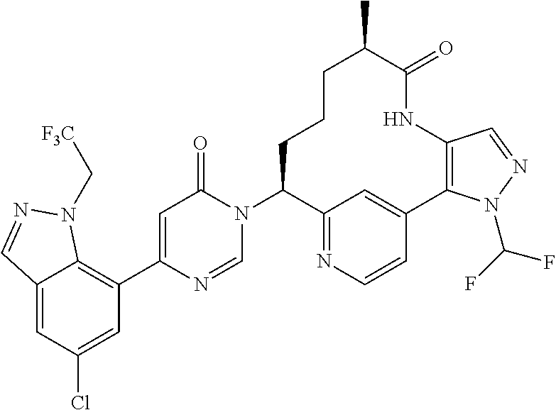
C12=CC(Cl)=CC(C3=CC(=O)N(C4C5=NC=CC(=C5)C5=C(NC(=O)C(C)CCC4)C=NN5C(F)F)C=N3)=C1N(C[F3C])N=C2
